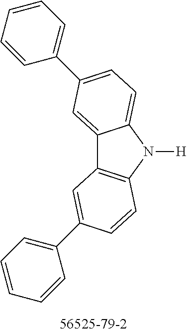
C12=CC(C3=CC=CC=C3)=CC=C1N([H])C1=C2C=C(C2=CC=CC=C2)C=C1
